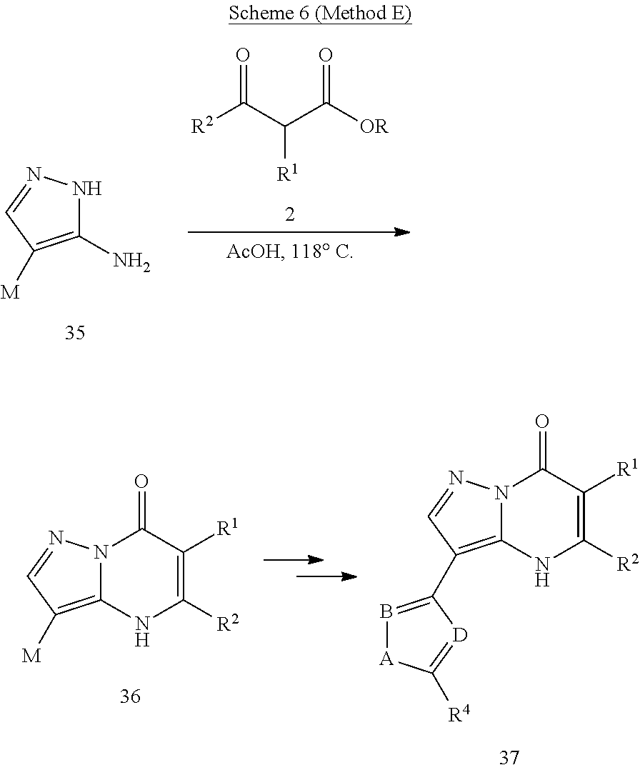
C1(N)=C([M])C=NN1.[R2]C(C(C([OR])=O)[R1])=O.C12=C([M])C=NN1C(=O)C([R1])=C([R2])N2.C12=C(C3=B[A]C([R4])=[D]3)C=NN1C(=O)C([R1])=C([R2])N2
